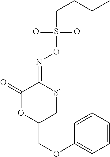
O(S(CCCC)(=O)=O)N=C1C(=O)OC(COC2=CC=CC=C2)C[S`]1
